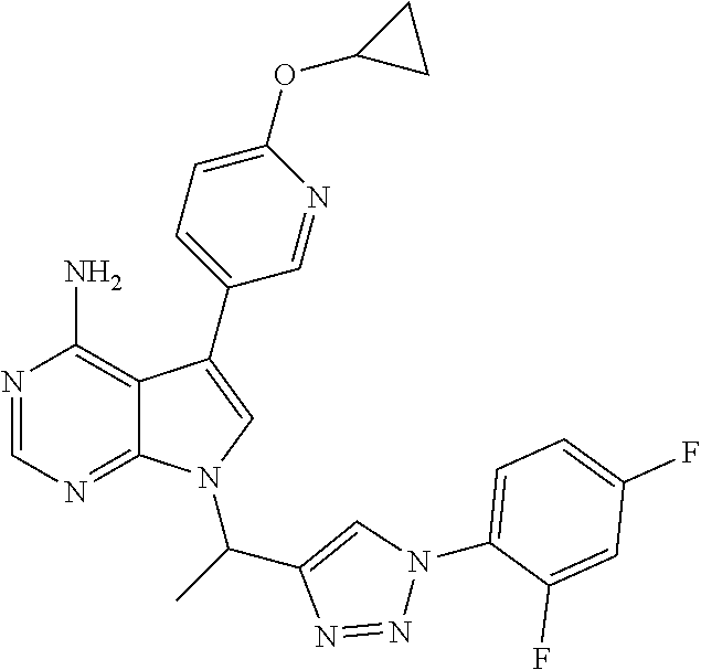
N1=CN=C2C(=C1N)C(C1=CC=C(OC3CC3)N=C1)=CN2C(C1=CN(C2=CC=C(F)C=C2F)N=N1)C
